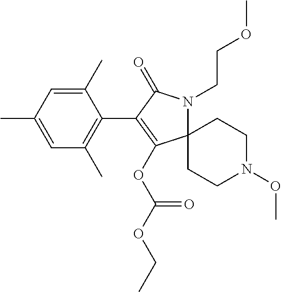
C1(C)=CC(C)=CC(C)=C1C1=C(OC(OCC)=O)C2(N(CCOC)C1=O)CCN(OC)CC2
